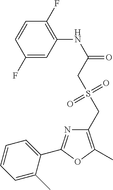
C1(F)=CC(NC(=O)CS(CC2=C(C)OC(C3=CC=CC=C3C)=N2)(=O)=O)=C(F)C=C1
